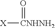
[X][CNHNH2]=O
